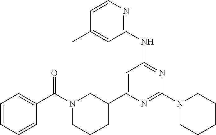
N1=C(N2CCCCC2)N=C(NC2=NC=CC(C)=C2)C=C1C1CN(C(C2=CC=CC=C2)=O)CCC1
